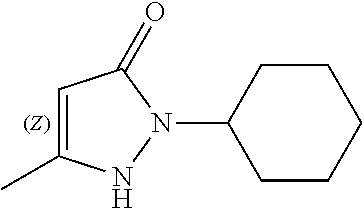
C1=C(C)NN(C2CCCCC2)C1=O
